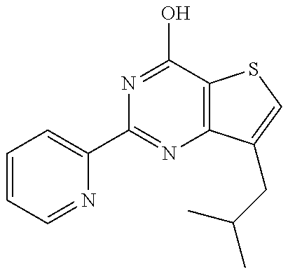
C1=CC=NC(C2=NC3=C(C(O)=N2)SC=C3CC(C)C)=C1
